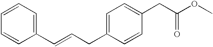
C1=CC=C(C=CCC2=CC=C(CC(OC)=O)C=C2)C=C1
